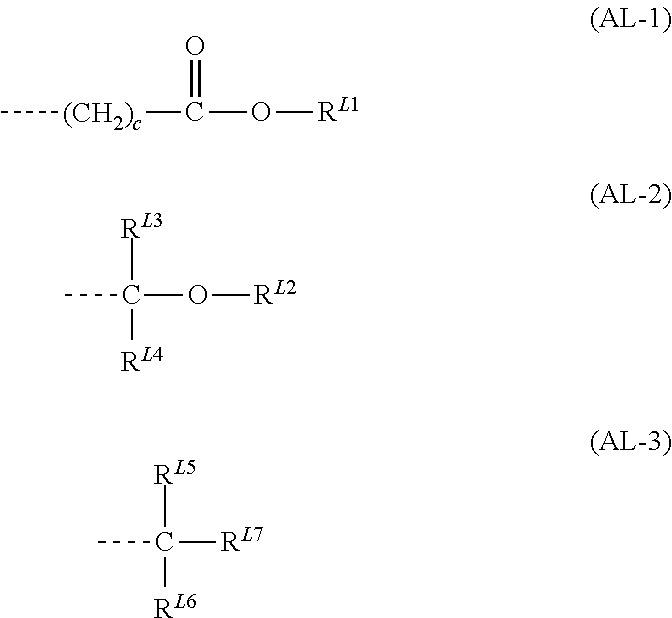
C[(CH2)c]C(=O)O[RL1].CC([RL3])([RL4])O[RL2].CC([RL5])([RL6])[RL7]
